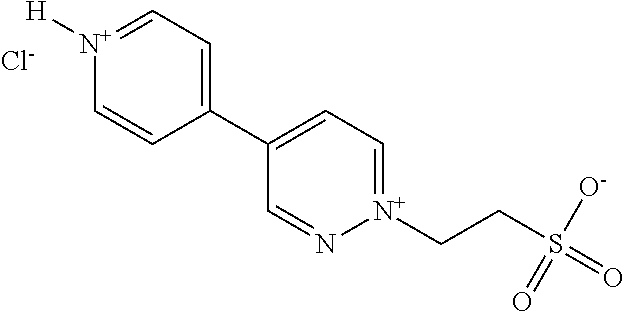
[N+]1([H])=CC=C(C2=CC=[N+](CCS(=O)([O-])=O)N=C2)C=C1.[Cl-]
